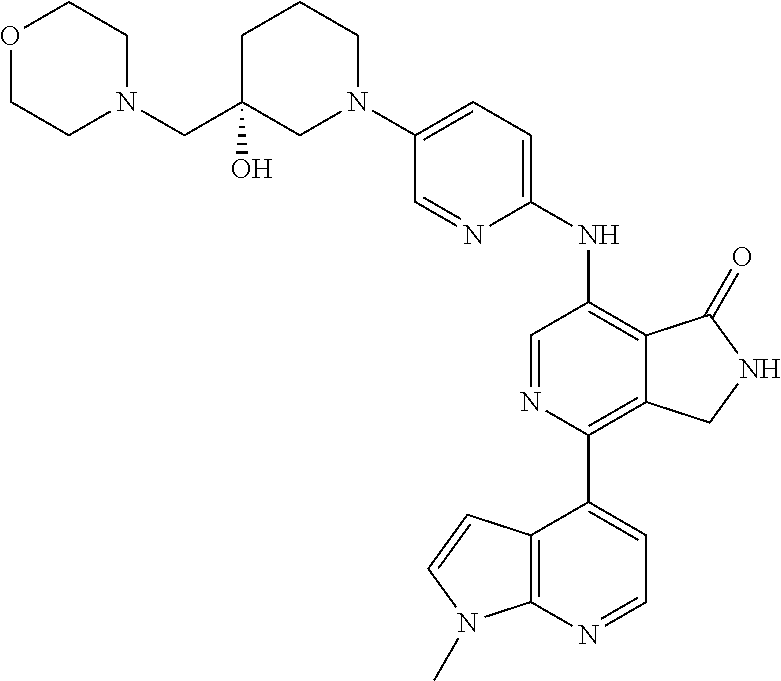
C1=NC(NC2=C3C(=C(C4=CC=NC5=C4C=CN5C)N=C2)CNC3=O)=CC=C1N1CCCC(CN2CCOCC2)(O)C1
